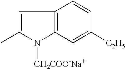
C1=C(C)N([CH2COO-Na+])C2=C1C=CC([C2H5])=C2
